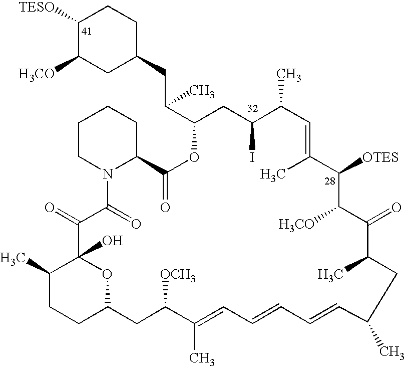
C1([TESO])C([H3CO])CC(CC(C2CC(I)C(C)C=C(C)C([OTES])C([H3CO])C(=O)C(C)CC(C)C=CC=CC=C(C)C([OCH3])CC3CCC(C)C(O)(C(=O)C(=O)N4C(C(=O)O2)CCCC4)O3)C)CC1
